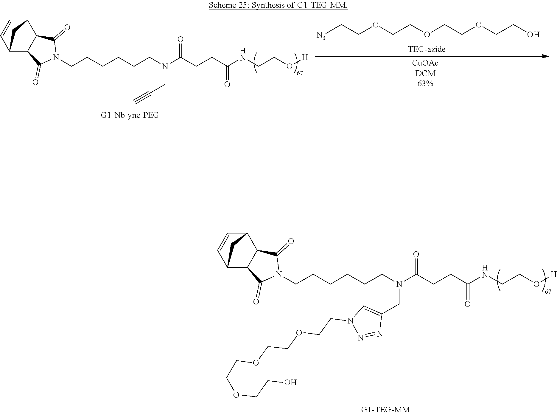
[N3]CCOCCOCCOCCO.C1=CC2C3C(C1C2)C(=O)N(CCCCCCN(C(CCC(NCCO[H])=O)=O)CC#C)C3=O.C1=CC2C3C(C1C2)C(=O)N(CCCCCCN(C(CCC(NCCO[H])=O)=O)CC1=CN(CCOCCOCCOCCO)N=N1)C3=O
